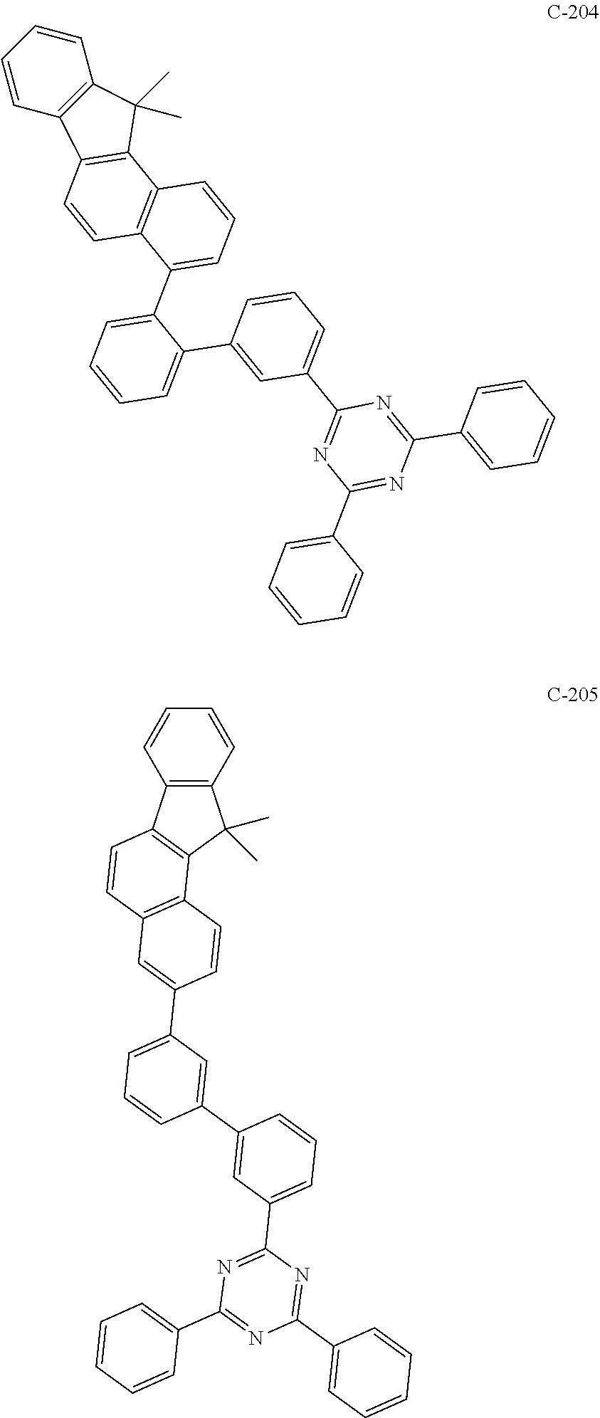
C1=CC2=C(C=C1)C(C)(C)C1=C2C=CC2=C1C=CC=C2C1=CC=CC=C1C1=CC(C2=NC(C3=CC=CC=C3)=NC(C3=CC=CC=C3)=N2)=CC=C1.C12=C(C=CC=C1)C(C)(C)C1=C2C=CC2=C1C=CC(C1=CC=CC(C3=CC(C4=NC(C5=CC=CC=C5)=NC(C5=CC=CC=C5)=N4)=CC=C3)=C1)=C2
